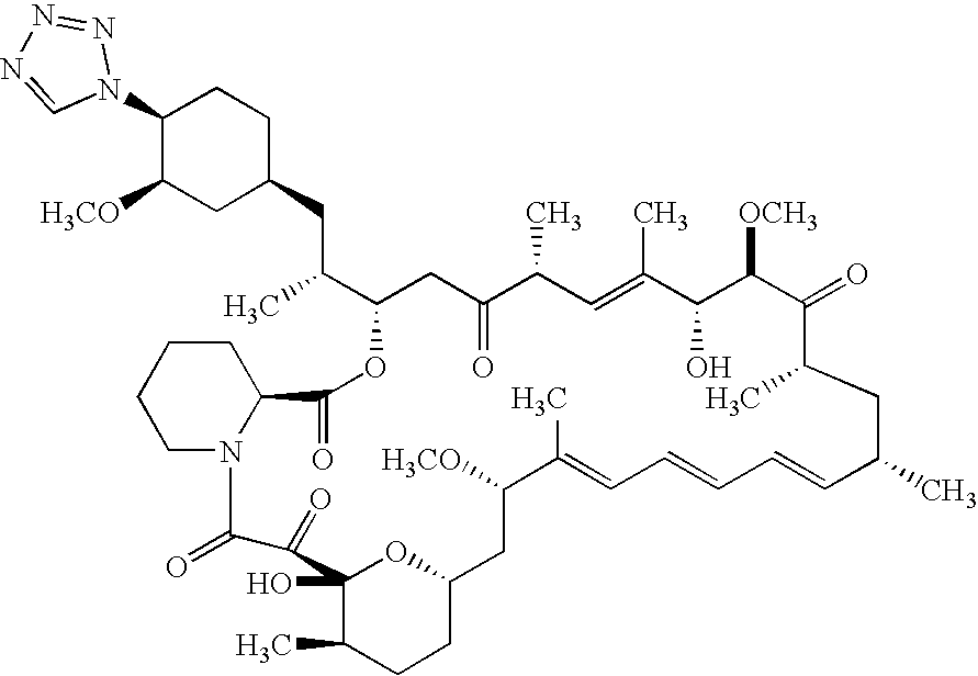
C1(N2N=NN=C2)C([H3CO])CC(CC(C)C2OC(=O)C3CCCCN3C(=O)C(=O)C3(O)C(C)CCC(O3)CC([H3CO])C(C)=CC=CC=CC(C)CC(C)C(=O)C([OCH3])C(O)C(C)=CC(C)C(=O)C2)CC1
